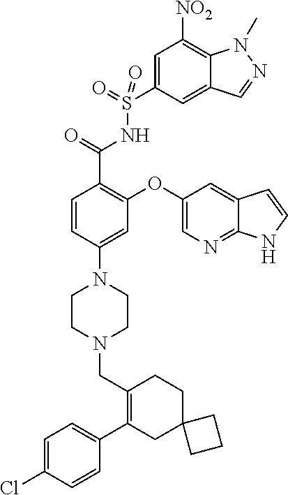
C1=C(Cl)C=CC(C2=C(CN3CCN(C4=CC(OC5=CN=C6C(=C5)C=CN6)=C(C(=O)NS(C5=CC([NO2])=C6C(=C5)C=NN6C)(=O)=O)C=C4)CC3)CCC3(C2)CCC3)=C1
